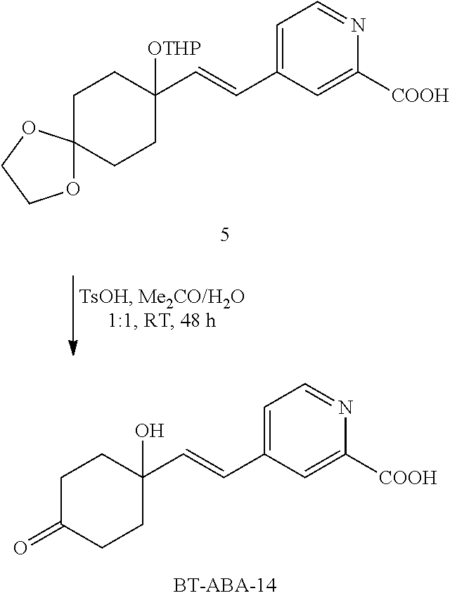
C1C(=O)CCC(C=CC2=CC=NC([COOH])=C2)(O)C1.C1C2(CCC(C=CC3=CC=NC([COOH])=C3)([OTHP])C1)OCCO2
